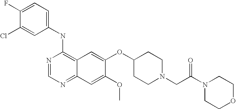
C1(NC2=C3C(=NC=N2)C=C(OC)C(OC2CCN(CC(N4CCOCC4)=O)CC2)=C3)=CC=C(F)C(Cl)=C1
